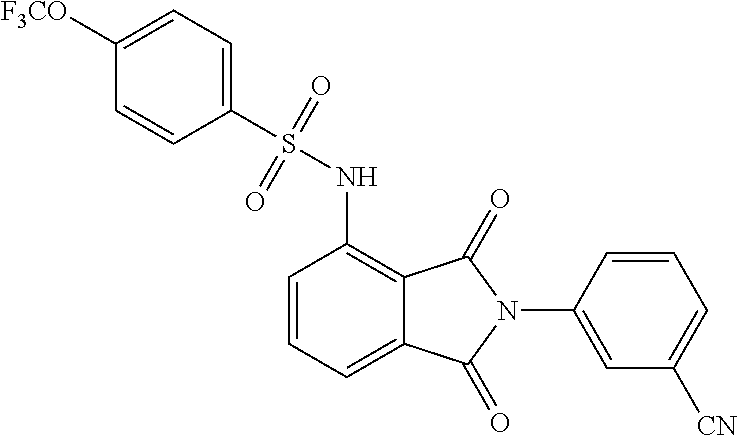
C1=CC=C2C(=C1NS(C1=CC=C([F3CO])C=C1)(=O)=O)C(=O)N(C1=CC([CN])=CC=C1)C2=O
